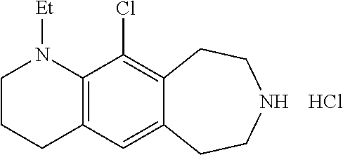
C1CCC2=C(N1[Et])C(Cl)=C1C(=C2)CCNCC1.Cl
